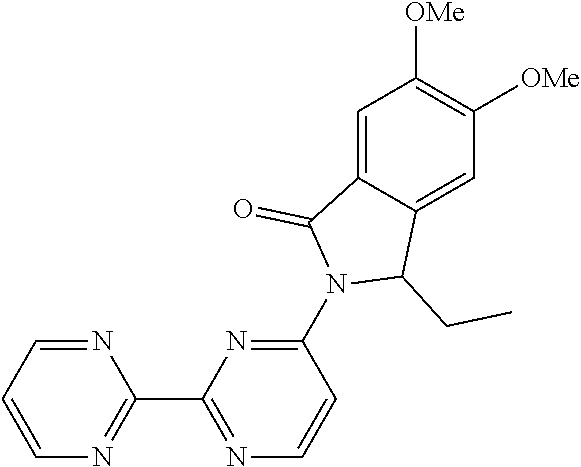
C1=C2C(=CC([OMe])=C1[OMe])C(CC)N(C1=NC(C3=NC=CC=N3)=NC=C1)C2=O
